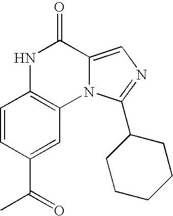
C1=CC(C(=O)C)=CC2=C1NC(=O)C1=CN=C(C3CCCCC3)N21
